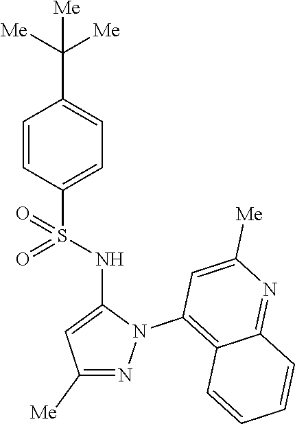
C1=CC(S(NC2=CC([Me])=NN2C2=C3C(=NC([Me])=C2)C=CC=C3)(=O)=O)=CC=C1C([Me])([Me])[Me]
